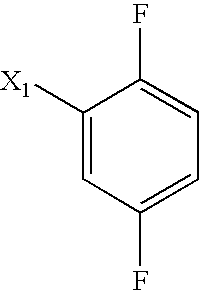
C1([X1])=CC(F)=CC=C1F
